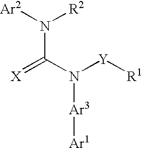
N(C(N([Y][R1])[Ar3][Ar1])=[X])([Ar2])[R2]
